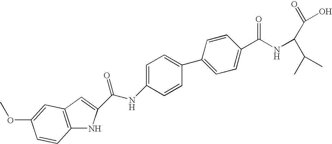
C12=C(C=C(C(NC3=CC=C(C4=CC=C(C(NC(C(C)C)C(=O)O)=O)C=C4)C=C3)=O)N1)C=C(OC)C=C2
